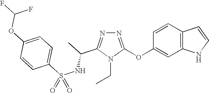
N1=C(OC2=CC3=C(C=C2)C=CN3)N(CC)C(C(C)NS(C2=CC=C(OC(F)F)C=C2)(=O)=O)=N1
